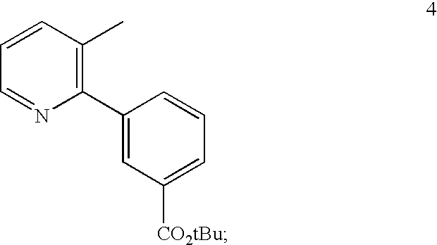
C1=CC(C)=C(C2=CC([CO2tBu])=CC=C2)N=C1
